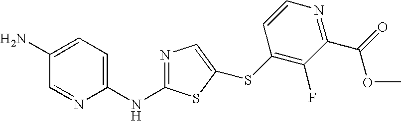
C1(N)=CC=C(NC2=NC=C(SC3=C(F)C(C(=O)OC)=NC=C3)S2)N=C1
